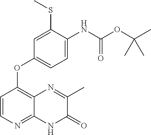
C1=C(NC(OC(C)(C)C)=O)C(SC)=CC(OC2=C3C(=NC=C2)NC(=O)C(C)=N3)=C1
